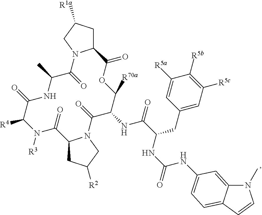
C12CC([R1a])CN1C(=O)C(C)NC(=O)C([R4])N([R3])C(=O)C1CC([R2])CN1C(=O)C(NC(=O)C(CC1=CC([R5c])=C([R5b])C([R5a])=C1)NC(NC1=CC=C3C(=C1)N(C)C=C3)=O)C([R70a])OC2=O
